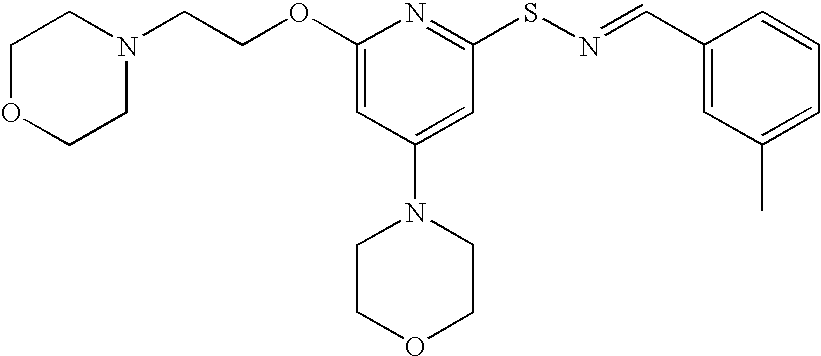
N1(CCOC2=CC(N3CCOCC3)=CC(SN=CC3=CC(C)=CC=C3)=N2)CCOCC1
